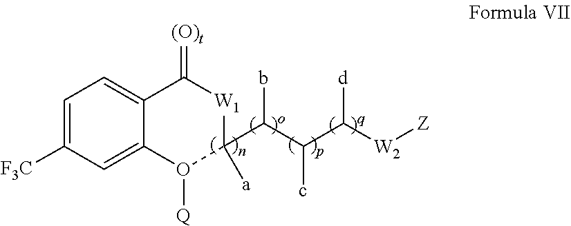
C1=C([F3C])C=C2C(=C1)C(=[(O)t])[W1]C(C(C(c)C([d])[W2][Z])b)([a])O2[Q]
